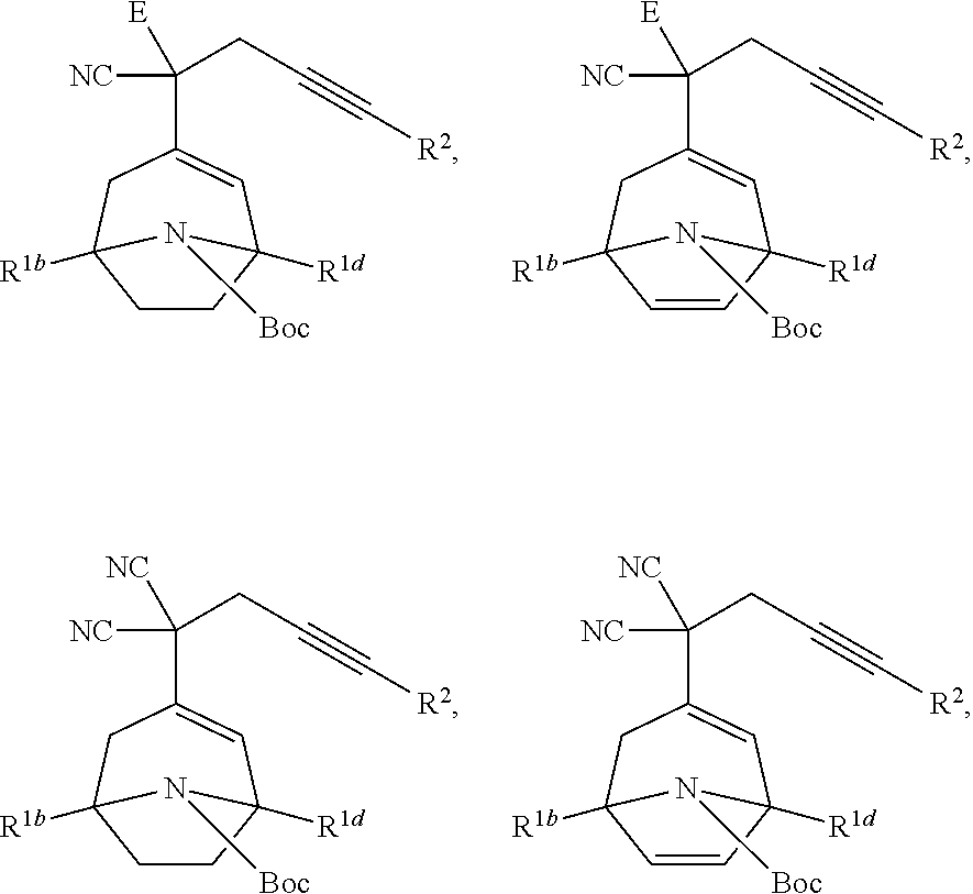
C(C1=CC2([R1d])CCC([R1b])(C1)N2[Boc])([NC])([E])CC#C[R2].C(C1=CC2([R1d])C=CC([R1b])(C1)N2[Boc])([NC])([E])CC#C[R2].C(C1=CC2([R1d])CCC([R1b])(C1)N2[Boc])([NC])([NC])CC#C[R2].C(C1=CC2([R1d])C=CC([R1b])(C1)N2[Boc])([NC])([NC])CC#C[R2]
